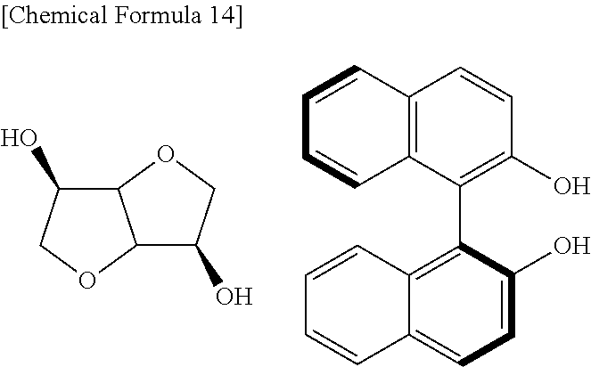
C12C(O)COC1C(O)CO2.C1=CC2=C(C=C1)C=CC(O)=C2C1=C2C(=CC=C1O)C=CC=C2
